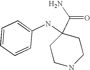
C1=CC=CC(NC2(C(N)=O)CCNCC2)=C1
